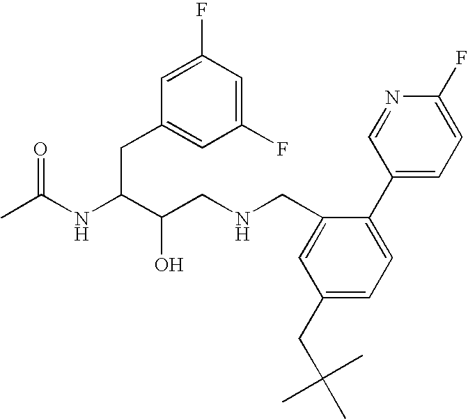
CC(NC(C(CNCC1=CC(CC(C)(C)C)=CC=C1C1=CC=C(F)N=C1)O)CC1=CC(F)=CC(F)=C1)=O
